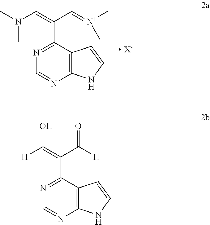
CN(C=C(C=[N+](C)C)C1=NC=NC2=C1C=CN2)C.[ X-].[H]C(=C(C([H])=O)C1=NC=NC2=C1C=CN2)O
